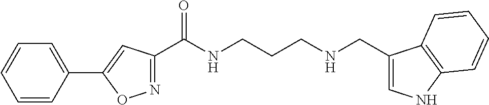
C1=CC(C2=CC(C(NCCCNCC3=CNC4=C3C=CC=C4)=O)=NO2)=CC=C1
